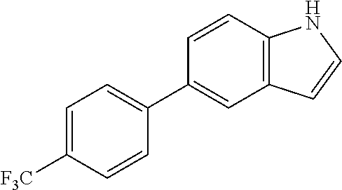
C12=C(C=CC(C3=CC=C([F3C])C=C3)=C1)NC=C2
